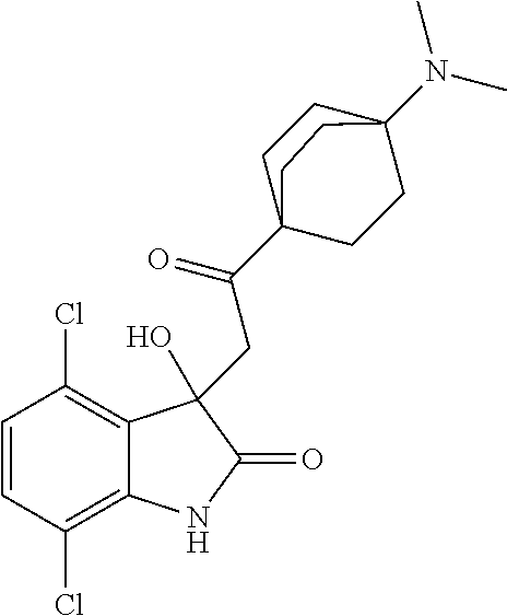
C1=CC(Cl)=C2C(=C1Cl)C(O)(CC(C13CCC(N(C)C)(CC1)CC3)=O)C(=O)N2
